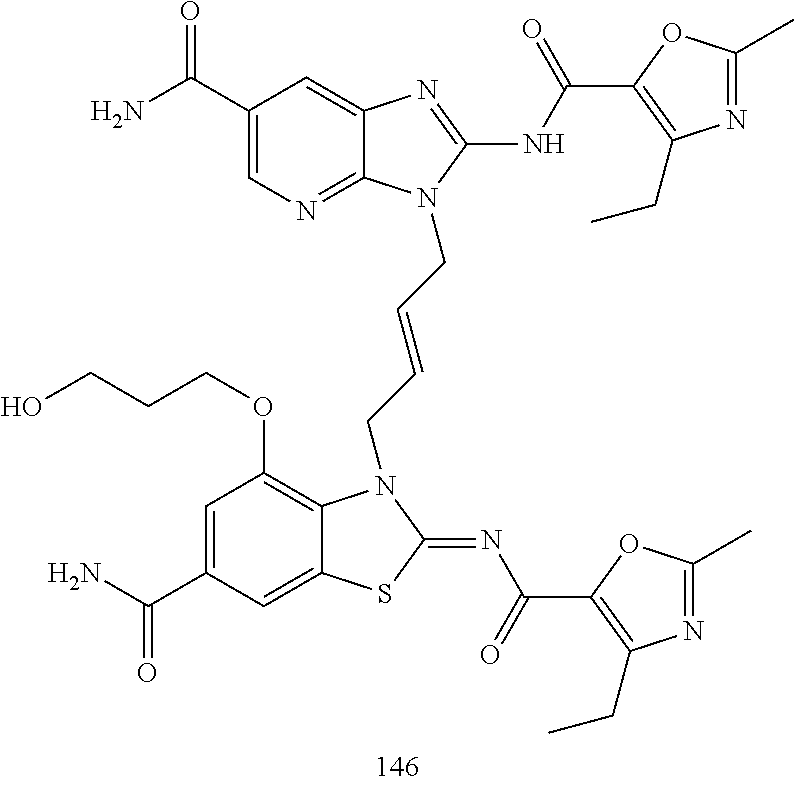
C1=C(C(N)=O)C=C2C(=C1OCCCO)N(CC=CCN1C3=NC=C(C(N)=O)C=C3N=C1NC(C1=C(CC)N=C(C)O1)=O)C(=NC(C1=C(CC)N=C(C)O1)=O)S2
